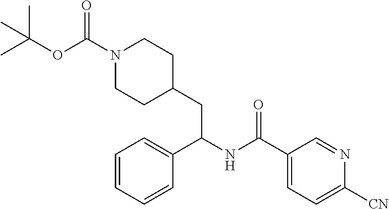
C1=C(C(CC2CCN(C(OC(C)(C)C)=O)CC2)NC(C2=CC=C([CN])N=C2)=O)C=CC=C1
